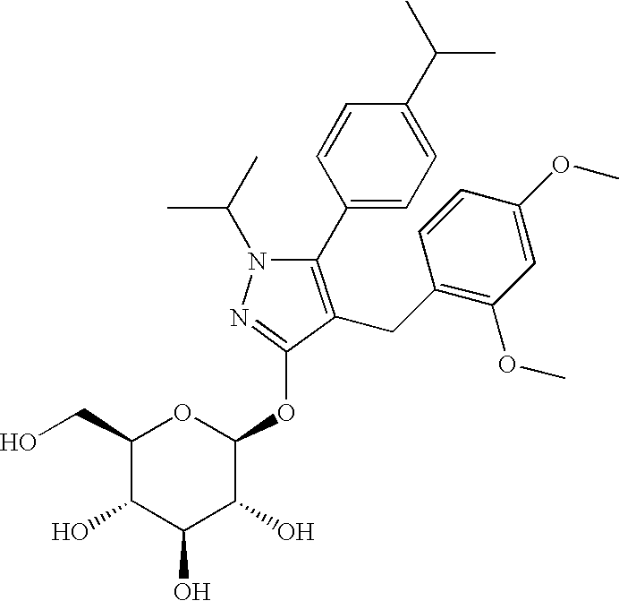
C1(C2=CC=C(C(C)C)C=C2)=C(CC2=C(OC)C=C(OC)C=C2)C(OC2OC(CO)C(O)C(O)C2O)=NN1C(C)C
